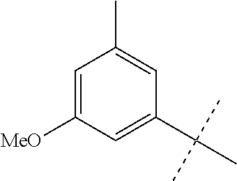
C1=C([MeO])C=C(C(C)(C)C)C=C1C
